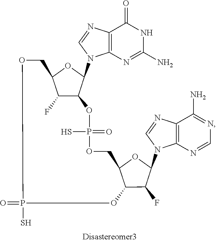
O=P1(S)OC2C(F)C(OC2N2C3=C(C(=O)NC(N)=N3)N=C2)COP(=O)(S)OC2C(F)C(N3C4=C(C(N)=NC=N4)N=C3)OC2CO1
